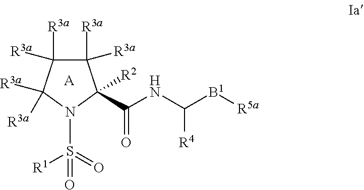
C1([R3a])([R3a])C([R3a])([R3a])C([R3a])([R3a])N(S([R1])(=O)=O)C1([R2])C(NC([B1][R5a])[R4])=O.[A]
